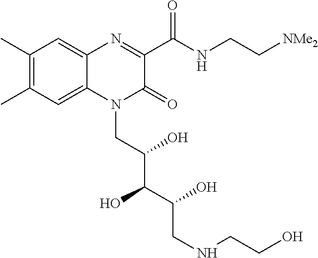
C1(C)=C(C)C=C2C(=C1)N=C(C(NCC[NMe2])=O)C(=O)N2CC(C(C(CNCCO)O)O)O
